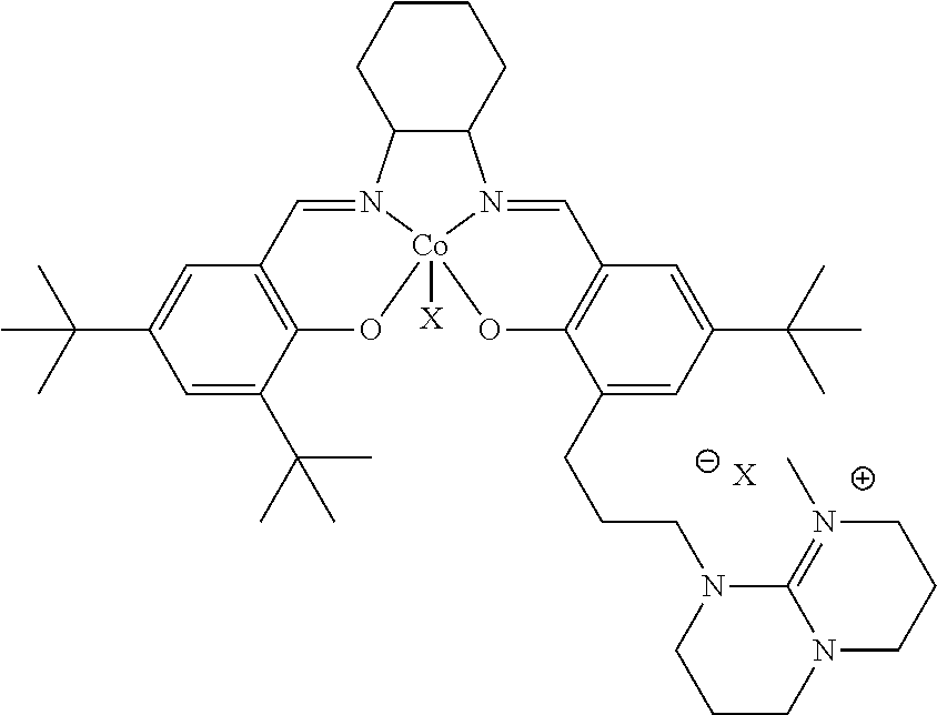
C1=C(C(C)(C)C)C=C(C(C)(C)C)C2=C1C=N1C3C(N4=CC5=C(C(CCCN6CCCN7C6=N(C)CCC7)=CC(C(C)(C)C)=C5)O[Co]14([X])O2)CCCC3.[X]
